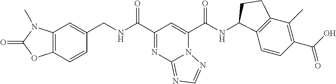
C12=C(C=CC(CNC(C3=NC4=NC=NN4C(C(NC4C5=C(C(C)=C(C(O)=O)C=C5)CC4)=O)=C3)=O)=C1)OC(=O)N2C
